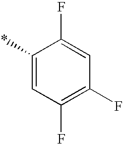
C1(*)=CC(F)=C(F)C=C1F
